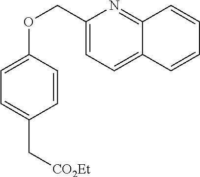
C1(COC2=CC=C(C[CO2Et])C=C2)=CC=C2C(=N1)C=CC=C2
